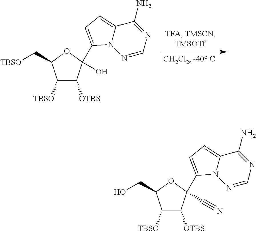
C1([TBSO])C([OTBS])C(C2=CC=C3N2N=CN=C3N)(O)OC1C[TBSO].C1([TBSO])C([OTBS])C(C2=CC=C3N2N=CN=C3N)(C#N)OC1CO
